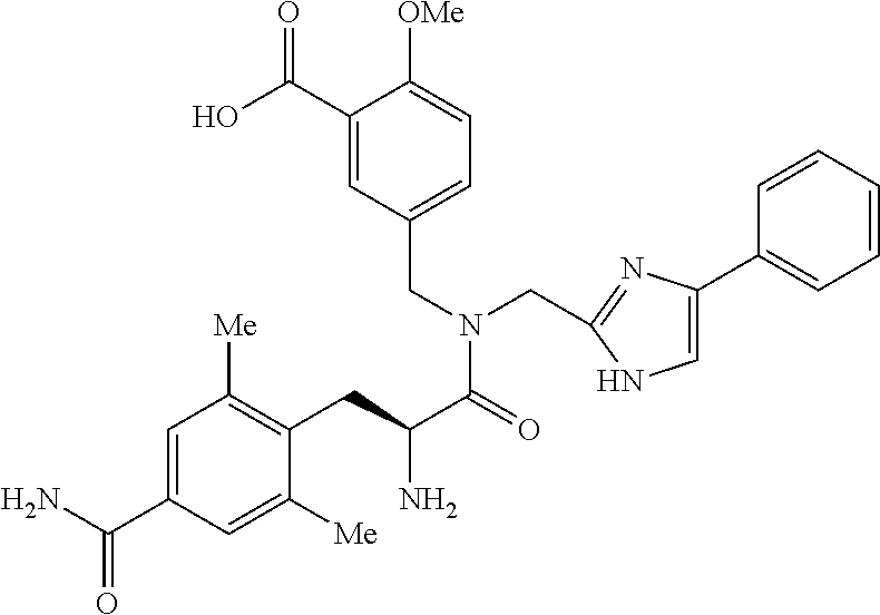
OC(C1=CC(CN(CC2=NC(C3=CC=CC=C3)=CN2)C(=O)C(N)CC2=C([Me])C=C(C(N)=O)C=C2[Me])=CC=C1[OMe])=O
